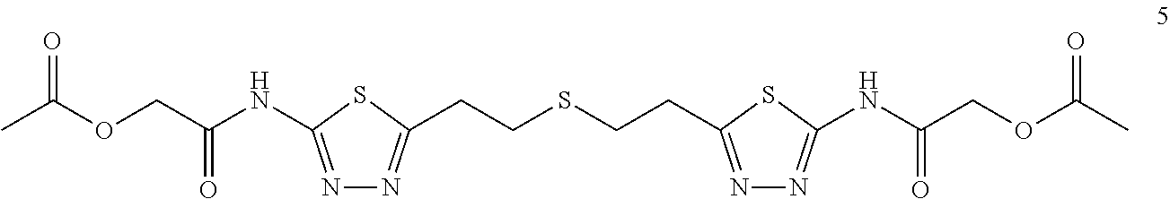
N1=C(NC(COC(C)=O)=O)SC(CCSCCC2=NN=C(NC(COC(C)=O)=O)S2)=N1
